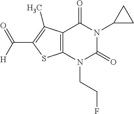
C12=C(N(CCF)C(=O)N(C3CC3)C1=O)SC(C([H])=O)=C2C
